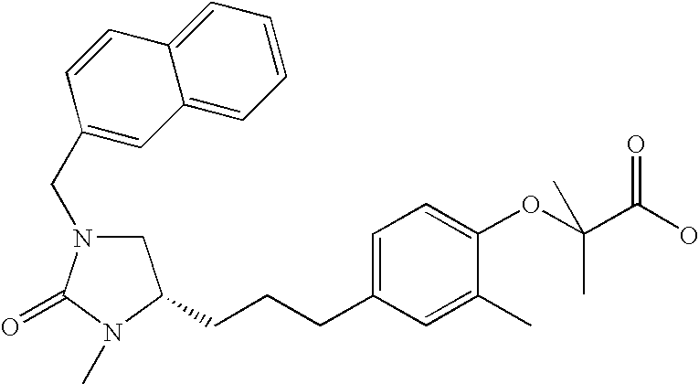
C1N(CC2=CC3=CC=CC=C3C=C2)C(=O)N(C)C1CCCC1=CC=C(OC(C(O)=O)(C)C)C(C)=C1
